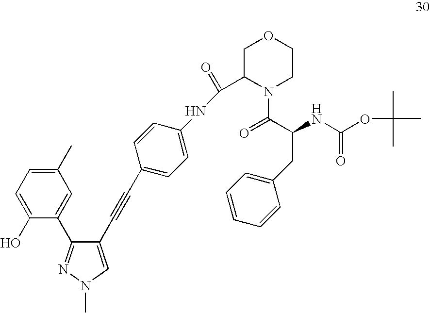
C1(C)=CC=C(O)C(C2=NN(C)C=C2C#CC2=CC=C(NC(C3N(C(C(NC(=O)OC(C)(C)C)CC4=CC=CC=C4)=O)CCOC3)=O)C=C2)=C1
